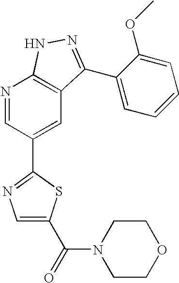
N1=CC(C2=NC=C(C(N3CCOCC3)=O)S2)=CC2=C1NN=C2C1=CC=CC=C1OC
